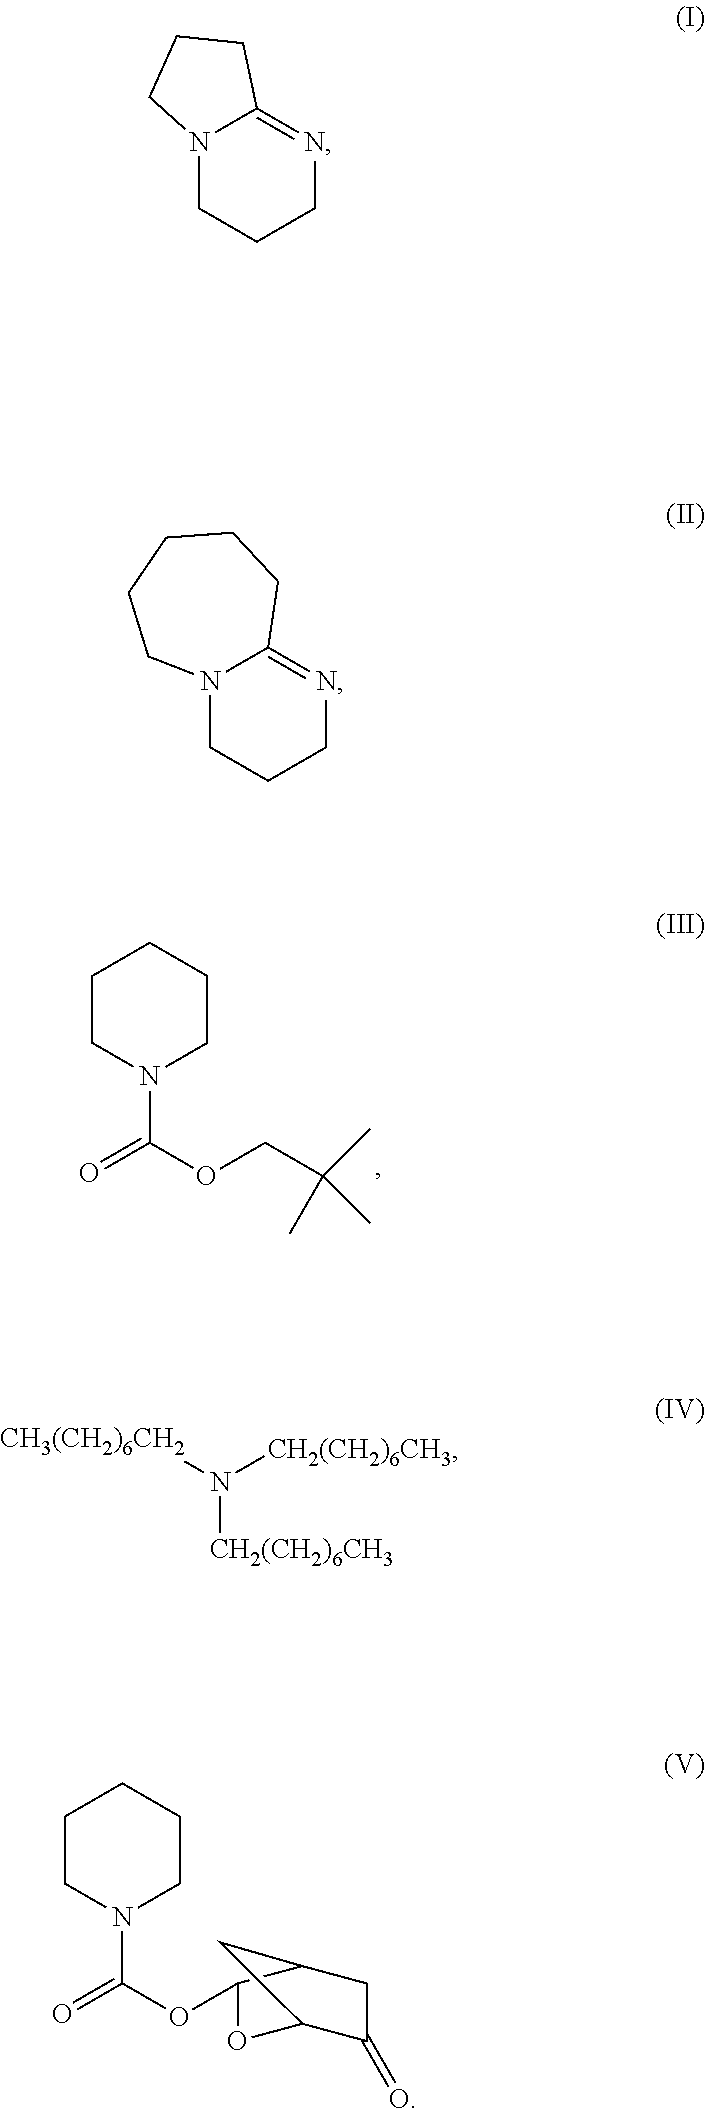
C1CN(C(OCC(C)(C)C)=O)CCC1.N12CCCN=C1CCC2.N12CCCN=C1CCCCC2.[CH3(CH2)6CH2]N([CH2(CH2)6CH3])[CH2(CH2)6CH3].C1CN(C(OC2OC3C(=O)CC2C3)=O)CCC1
